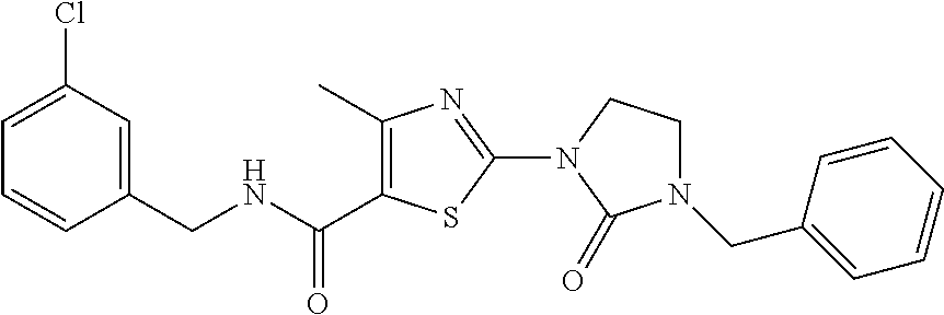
C1(C)=C(C(NCC2=CC(Cl)=CC=C2)=O)SC(N2C(=O)N(CC3=CC=CC=C3)CC2)=N1
